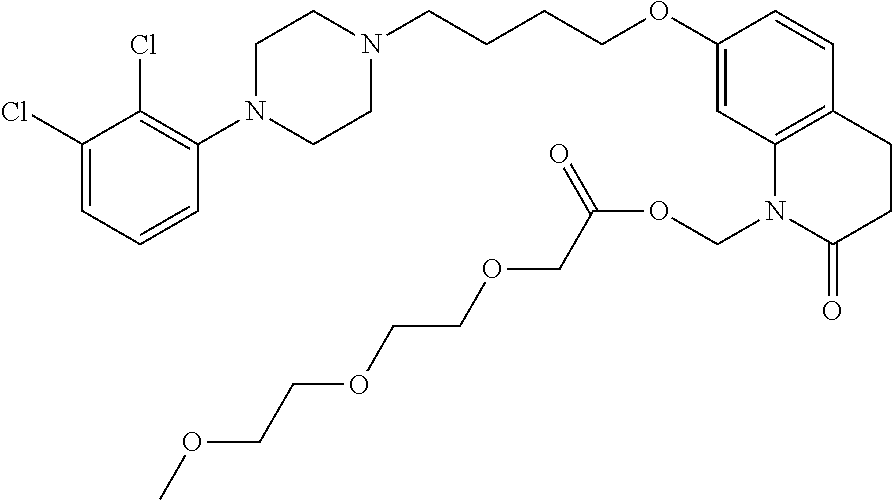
C1(Cl)=CC=CC(N2CCN(CCCCOC3=CC4=C(C=C3)CCC(=O)N4COC(=O)COCCOCCOC)CC2)=C1Cl
